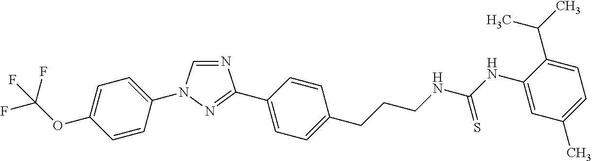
N1=CN(C2=CC=C(OC(F)(F)F)C=C2)N=C1C1=CC=C(CCCNC(NC2=CC(C)=CC=C2C(C)C)=S)C=C1
